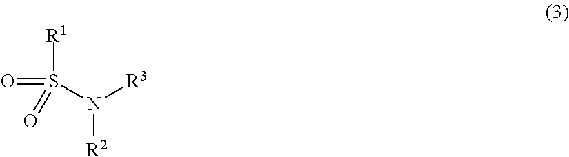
[R1]S(=O)(=O)N([R2])[R3]
